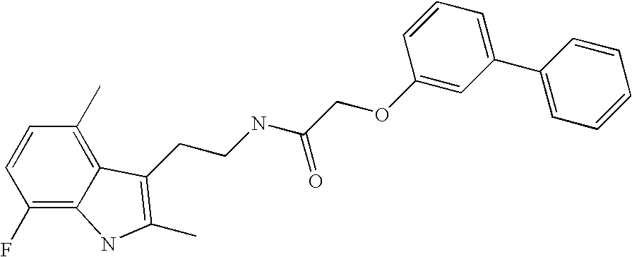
C1(F)=C2C(=C(C)C=C1)C(CCNC(COC1=CC(C3=CC=CC=C3)=CC=C1)=O)=C(C)N2
